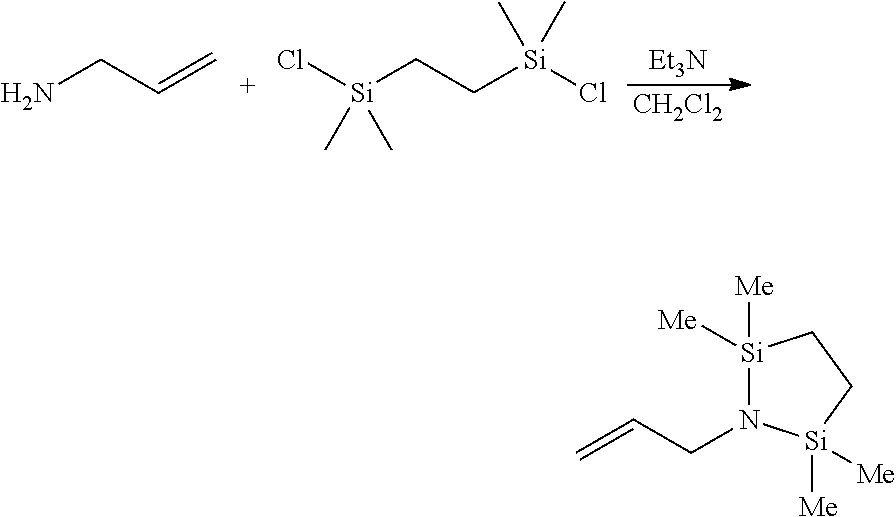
[Et3N].[CH2Cl2].NCC=C.Cl[Si](CC[Si](Cl)(C)C)(C)C.[Si]1([Me])([Me])N(CC=C)[Si]([Me])([Me])CC1
